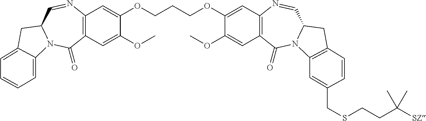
C12=C(C=C(OC)C(OCCCOC3=CC4=C(C=C3OC)C(=O)N3C(C=N4)CC4=C3C=C(CSCCC([SZ])(C)C)C=C4)=C1)C(=O)N1C(C=N2)CC2=CC=CC=C12
